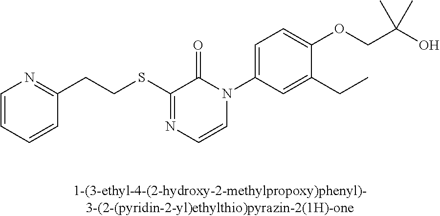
C(SC1=NC=CN(C2=CC=C(OCC(O)(C)C)C(CC)=C2)C1=O)CC1=NC=CC=C1
